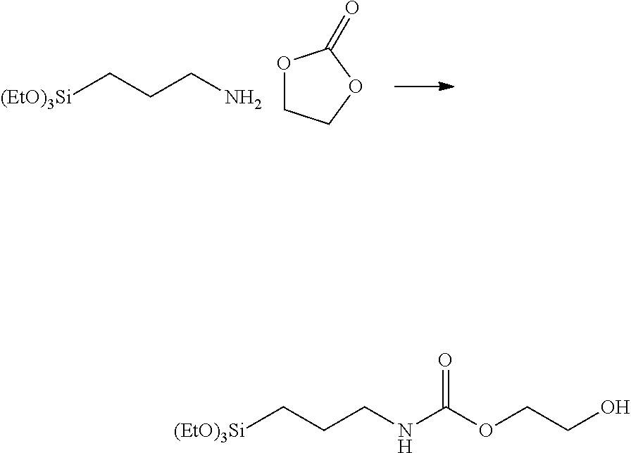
[(EtO)3Si]CCCN.O1CCOC1=O.[(EtO)3Si]CCCNC(OCCO)=O
